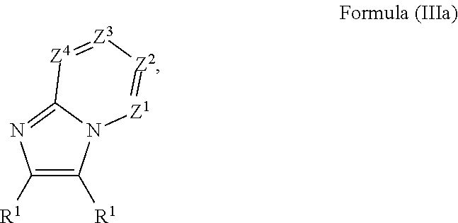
C1([R1])=C([R1])N2C(=N1)[Z4]=[Z3][Z2]=[Z1]2
